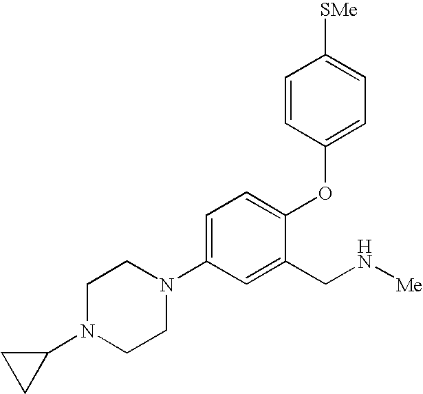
C1=C(N2CCN(C3CC3)CC2)C=C(CN[Me])C(OC2=CC=C([SMe])C=C2)=C1
